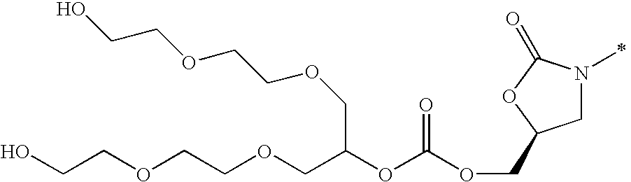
C1N(C)C(=O)OC1COC(OC(COCCOCCO)COCCOCCO)=O
